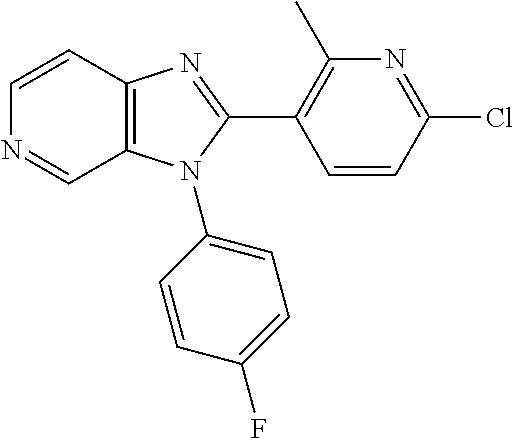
C12=C(C=CN=C1)N=C(C1=C(C)N=C(Cl)C=C1)N2C1=CC=C(F)C=C1
